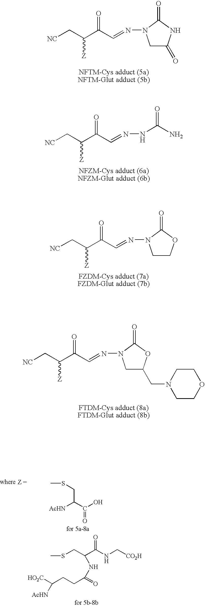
[NC]CC(C(C=NN1CC(=O)NC1=O)=O)[Z].[NC]CC(C(C=NNC(N)=O)=O)[Z].[NC]CC(C(C=NN1CCOC1=O)=O)[Z].[NC]CC(C(C=NN1CC(CN2CCOCC2)OC1=O)=O)[Z].[AcHN]C(C(O)=O)CSC.[HO2C]C(CCC(=O)NC(CSC)C(NC[CO2H])=O)[AcHN]
